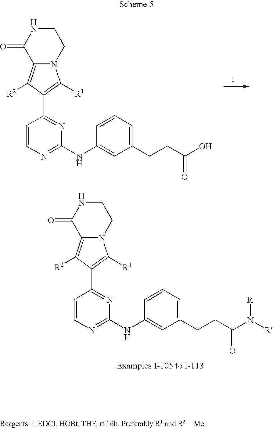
N12C(=C([R2])C(C3=NC(NC4=CC(CCC(O)=O)=CC=C4)=NC=C3)=C1[R1])C(=O)NCC2.N12C(=C([R2])C(C3=NC(NC4=CC(CCC(N([R])[R])=O)=CC=C4)=NC=C3)=C1[R1])C(=O)NCC2
